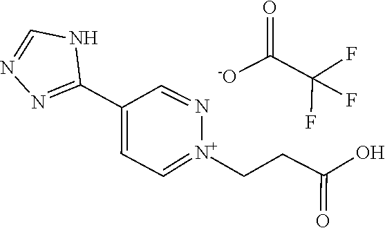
C(C(=O)O)C[N+]1=CC=C(C2=NN=CN2)C=N1.C(C(F)(F)F)([-O])=O
